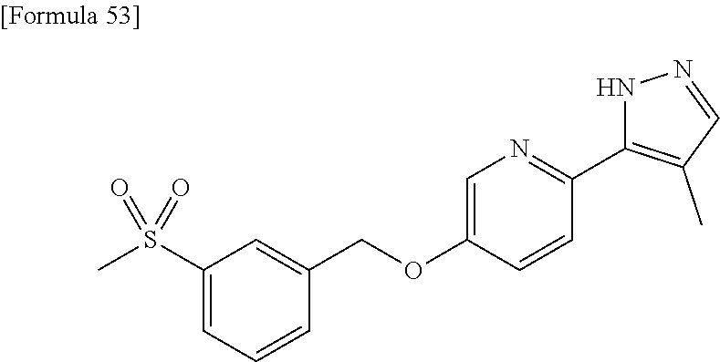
C1(S(C)(=O)=O)=CC=CC(COC2=CN=C(C3=C(C)C=NN3)C=C2)=C1
